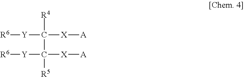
[R4]C(C([R5])([X][A])[Y][R6])([X][A])[Y][R6]
